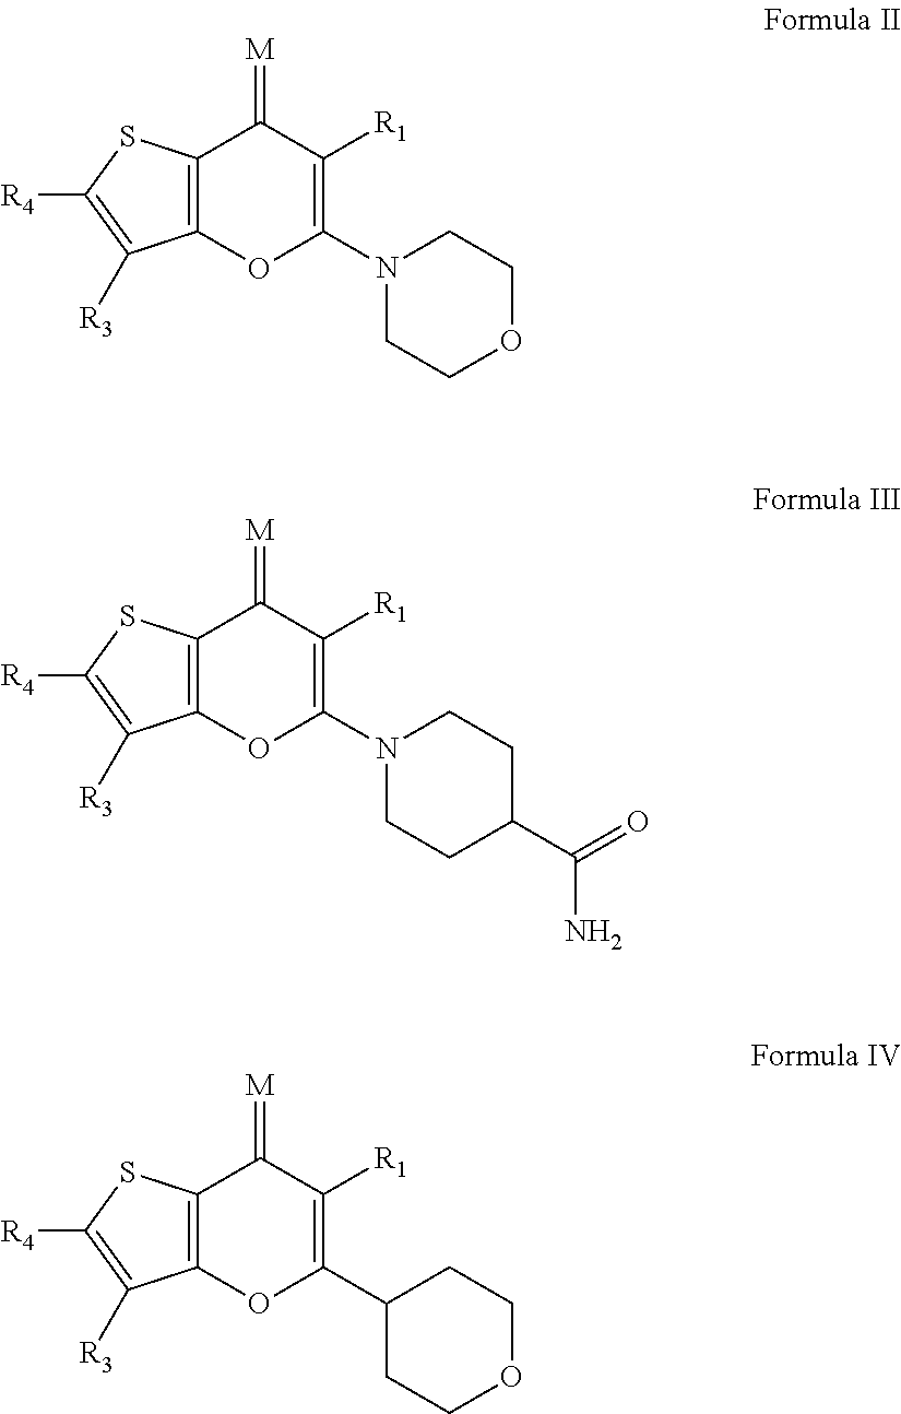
C12=C(SC([R4])=C1[R3])C(=[M])C([R1])=C(N1CCOCC1)O2.C12=C(SC([R4])=C1[R3])C(=[M])C([R1])=C(N1CCC(C(=O)N)CC1)O2.C12=C(SC([R4])=C1[R3])C(=[M])C([R1])=C(C1CCOCC1)O2
